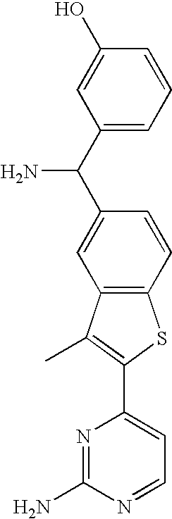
C12=C(C=CC(C(C3=CC=CC(O)=C3)N)=C1)SC(C1=CC=NC(N)=N1)=C2C
